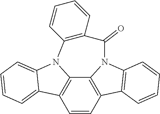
C12=C3C=CC4=C1N(C1=C4C=CC=C1)C(=O)C1=C(C=CC=C1)N2C1=CC=CC=C31
